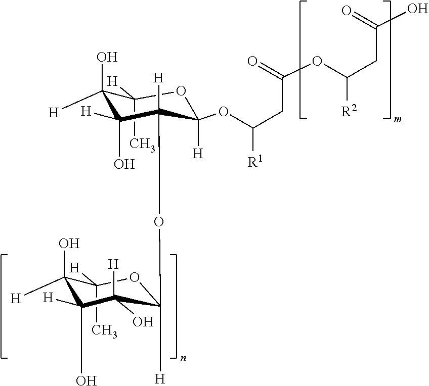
C1(C)([H])C(O)([H])C([H])(O)C([H])(OC2([H])C([H])(O)C([H])(O)C(O)([H])C(C)([H])O2)C([H])(OC(CC(OC([R2])CC(O)=O)=O)[R1])O1
